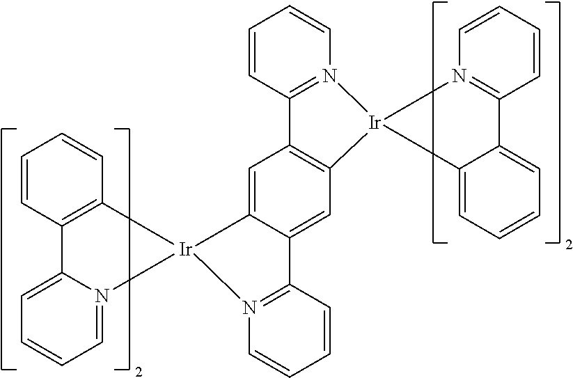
C1=CC2=N(C=C1)[Ir]1(C3=CC=CC=C23)N2=C(C=CC=C2)C2=C1C=C1C(=C2)[Ir]2(N3=C1C=CC=C3)C1=C(C=CC=C1)C1=CC=CC=N12
